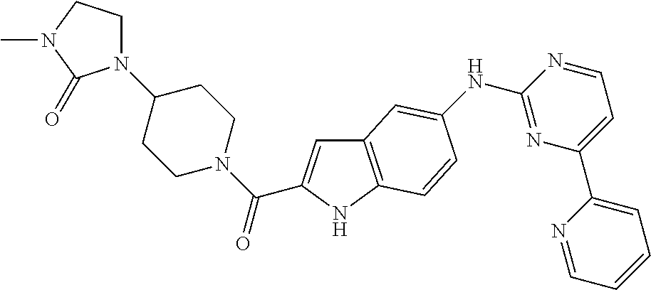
C12=C(NC(C(N3CCC(N4CCN(C)C4=O)CC3)=O)=C1)C=CC(NC1=NC(C3=CC=CC=N3)=CC=N1)=C2
